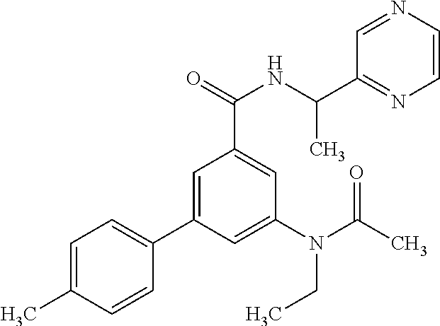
C1=C(C)C=CC(C2=CC(C(=O)NC(C)C3=NC=CN=C3)=CC(N(C(C)=O)CC)=C2)=C1
